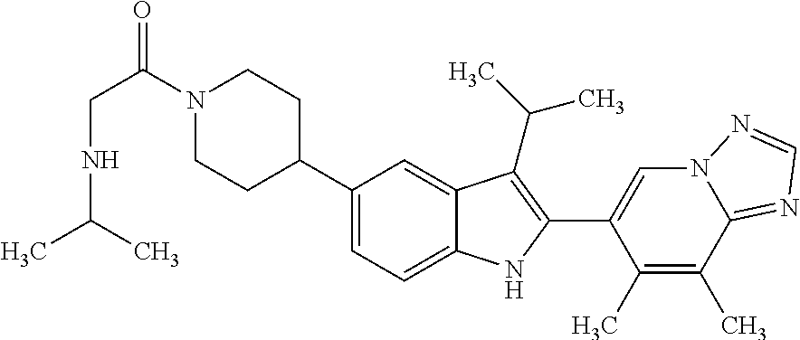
N1(C(CNC(C)C)=O)CCC(C2=CC=C3C(=C2)C(C(C)C)=C(C2=CN4C(=NC=N4)C(C)=C2C)N3)CC1
